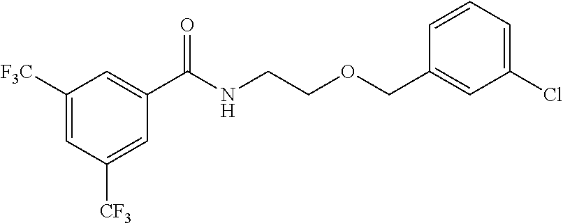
C1([F3C])=CC([CF3])=CC(C(NCCOCC2=CC(Cl)=CC=C2)=O)=C1
